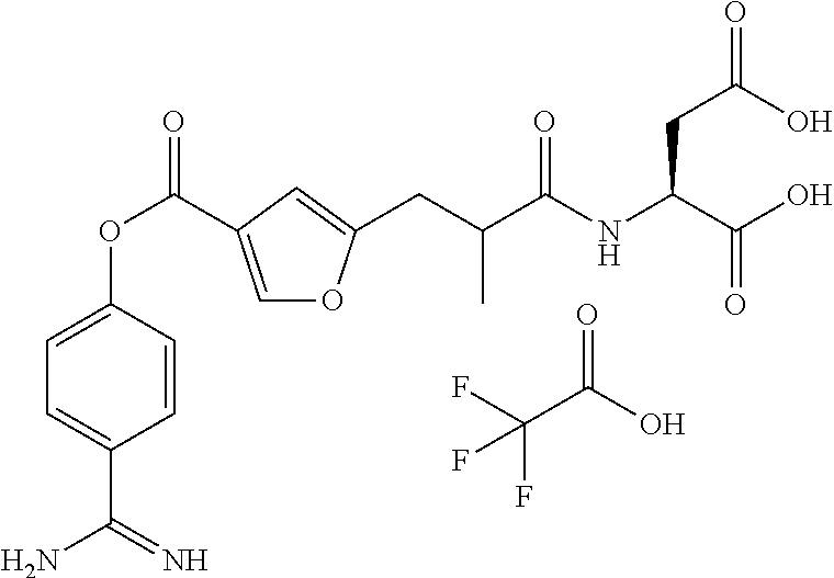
C1=C(C(OC2=CC=C(C(=N)N)C=C2)=O)C=C(CC(C(NC(C(O)=O)CC(O)=O)=O)C)O1.FC(C(O)=O)(F)F
